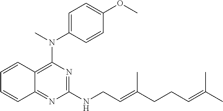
C1(NCC=C(CCC=C(C)C)C)=NC(N(C)C2=CC=C(OC)C=C2)=C2C(=N1)C=CC=C2
